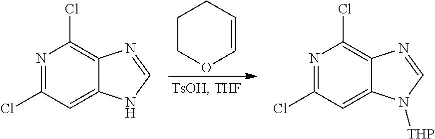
C1COC=CC1.N1=C(Cl)C=C2C(=C1Cl)N=CN2.N1=C(Cl)C=C2C(=C1Cl)N=CN2[THP]
